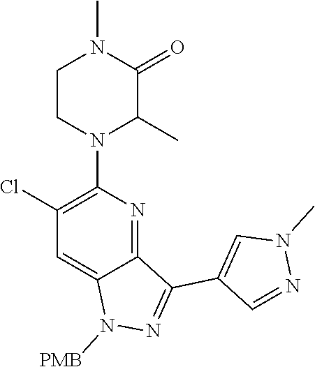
C1CN(C2=C(Cl)C=C3C(=N2)C(C2=CN(C)N=C2)=NN3[PMB])C(C)C(=O)N1C
